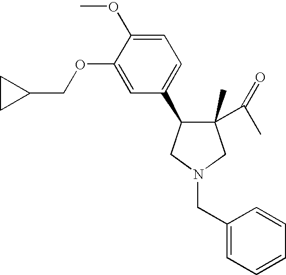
C1(C(=O)C)(C)C(C2=CC=C(OC)C(OCC3CC3)=C2)CN(CC2=CC=CC=C2)C1
